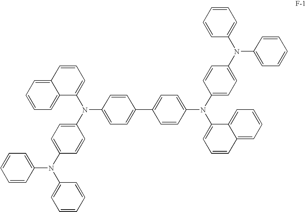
C1=CC(N(C2=CC=C(N(C3=CC=CC=C3)C3=CC=CC=C3)C=C2)C2=CC=CC3=CC=CC=C23)=CC=C1C1=CC=C(N(C2=CC=CC3=CC=CC=C23)C2=CC=C(N(C3=CC=CC=C3)C3=CC=CC=C3)C=C2)C=C1
